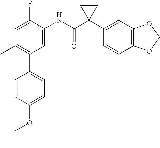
C1(NC(C2(C3=CC4=C(C=C3)OCO4)CC2)=O)=CC(C2=CC=C(OCC)C=C2)=C(C)C=C1F
